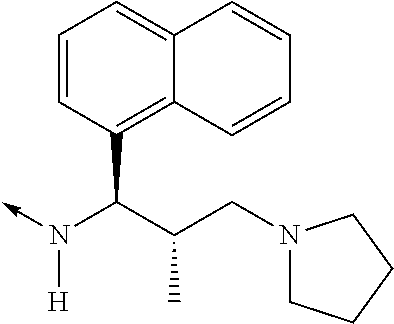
N([H])(C(C1=C2C(=CC=C1)C=CC=C2)C(CN1CCCC1)C)->C
